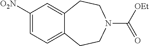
C1([O2N])=CC=C2C(=C1)CCN(C([OEt])=O)CC2
